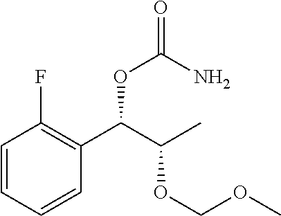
C1=CC=CC(C(C(C)OCOC)OC(=O)N)=C1F
